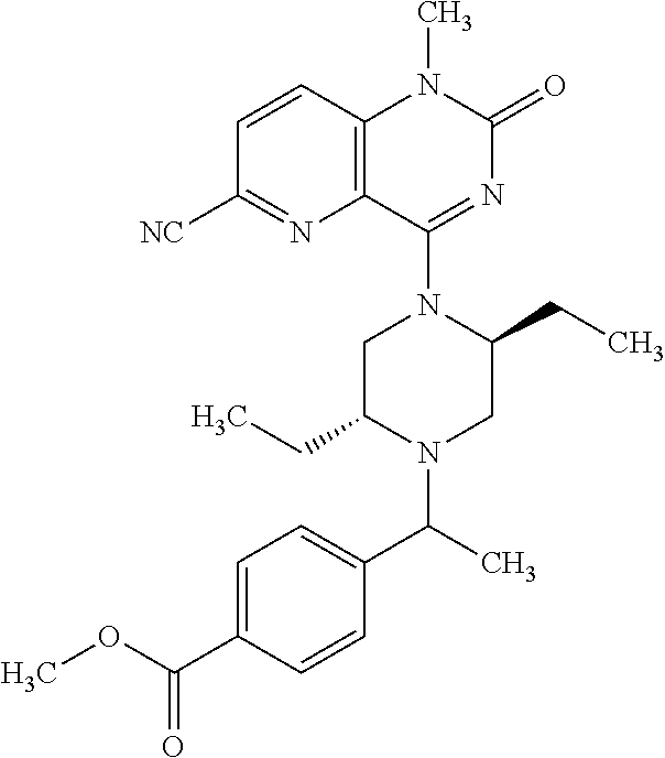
C1=CC2=C(N=C1[NC])C(N1C(CC)CN(C(C3=CC=C(C(OC)=O)C=C3)C)C(CC)C1)=NC(=O)N2C
